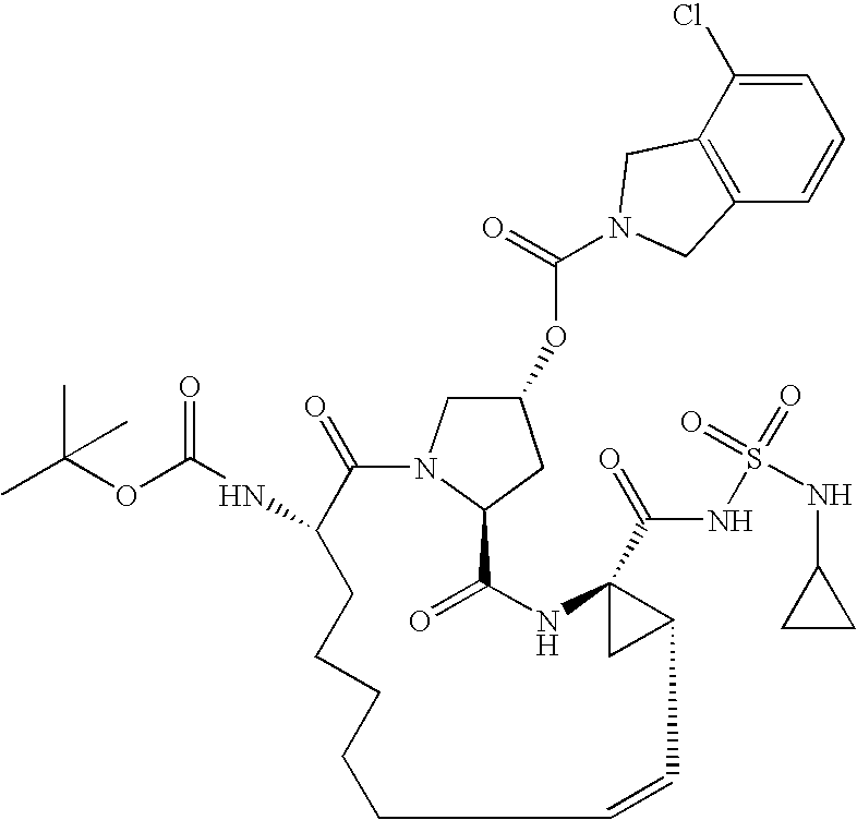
C1=C(Cl)C2=C(C=C1)CN(C(=O)OC1CN3C(C1)C(=O)NC1(C(=O)NS(=O)(=O)NC4CC4)CC1C=CCCCCCC(NC(OC(C)(C)C)=O)C3=O)C2
